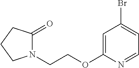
C1=C(OCCN2C(=O)CCC2)N=CC=C1Br
